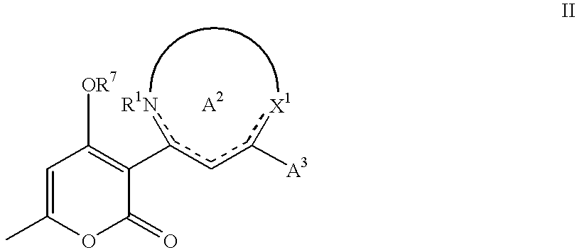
C1(c(cc([A3])[X1])[R1N])=C([OR7])C=C(C)OC1=O
